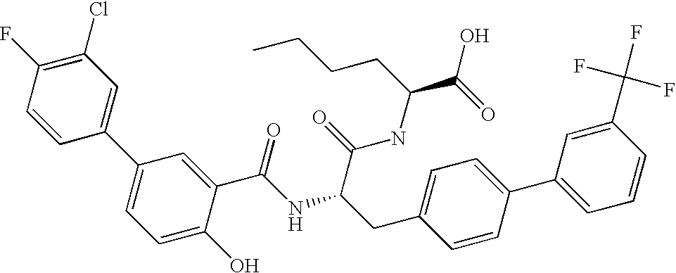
C1=CC(C2=CC=C(O)C(C(NC(C(=O)NC(C(=O)O)CCCC)CC3=CC=C(C4=CC=CC(C(F)(F)F)=C4)C=C3)=O)=C2)=CC(Cl)=C1F
